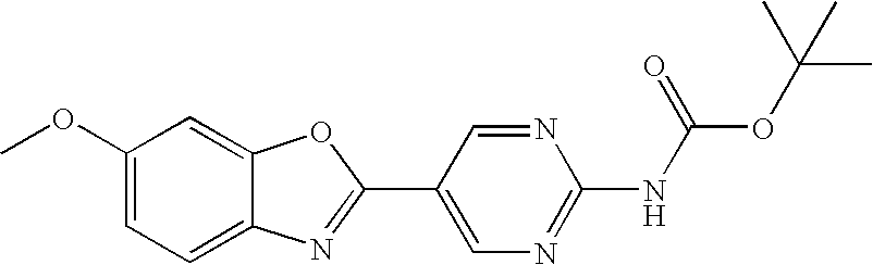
C1(OC)=CC=C2C(=C1)OC(C1=CN=C(NC(=O)OC(C)(C)C)N=C1)=N2
